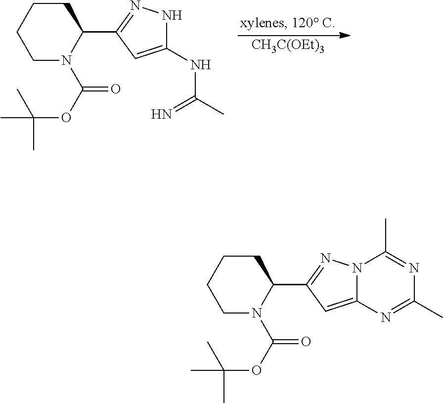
[CH3C(OEt)3].C1CCCN(C(OC(C)(C)C)=O)C1C1=NNC(NC(C)=N)=C1.C1CCCN(C(OC(C)(C)C)=O)C1C1=NN2C(=C1)N=C(C)N=C2C
